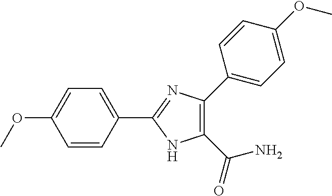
C1=C(OC)C=CC(C2=NC(C3=CC=C(OC)C=C3)=C(C(=O)N)N2)=C1
